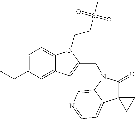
C1=C(CC)C=C2C(=C1)N(CCS(C)(=O)=O)C(CN1C(=O)C3(C4=CC=NC=C14)CC3)=C2
